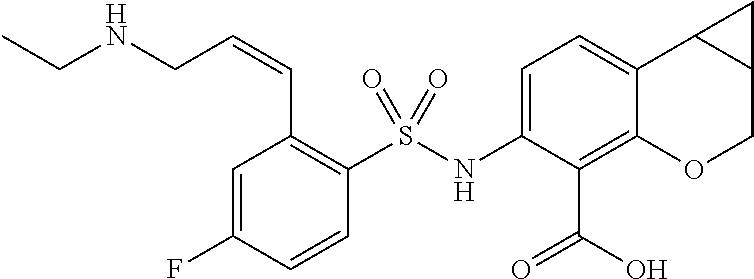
C1=C2C(=C(C(=O)O)C(NS(C3=C(C=CCNCC)C=C(F)C=C3)(=O)=O)=C1)OCC1C2C1
